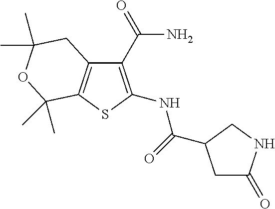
C1(C(N)=O)=C(NC(=O)C2CC(=O)NC2)SC2=C1CC(C)(C)OC2(C)C
